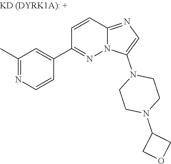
C1(C)=NC=CC(C2=NN3C(=NC=C3N3CCN(C4COC4)CC3)C=C2)=C1
